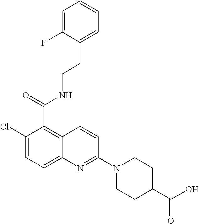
C1=C(F)C(CCNC(C2=C3C(=CC=C2Cl)N=C(N2CCC(C(O)=O)CC2)C=C3)=O)=CC=C1
